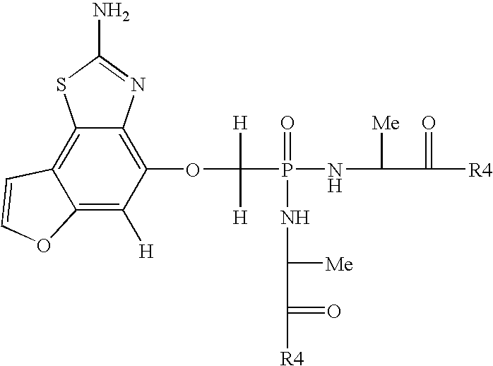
C12=C([H])C(OC(P(NC(C([R4])=O)[Me])(=O)NC(C([R4])=O)[Me])([H])[H])=C3C(=C1C=CO2)SC(N)=N3
